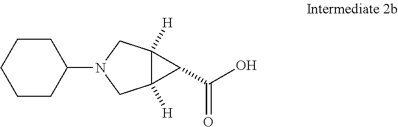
C1CCC(N2CC3([H])C([H])(C2)C3C(O)=O)CC1
